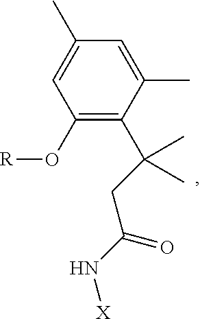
C1(O[R])=C(C(C)(CC(=O)N[X])C)C(C)=CC(C)=C1
